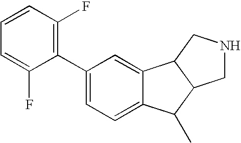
C1(C2=C(F)C=CC=C2F)=CC=C2C(=C1)C1C(C2C)CNC1
